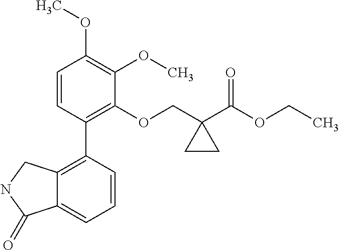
C1=CC(C2=C3C(=CC=C2)C(=O)NC3)=C(OCC2(C(OCC)=O)CC2)C(OC)=C1OC
